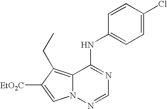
C12=C(CC)C([EtO2C])=CN1N=CN=C2NC1=CC=C(Cl)C=C1
